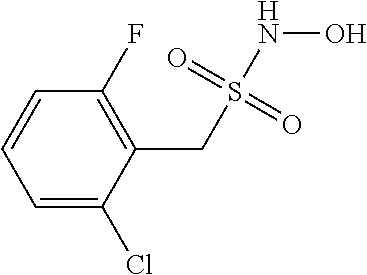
C1=C(Cl)C(CS(NO)(=O)=O)=C(F)C=C1
